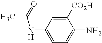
C1(NC(=O)C)=CC=C(N)C([CO2H])=C1
